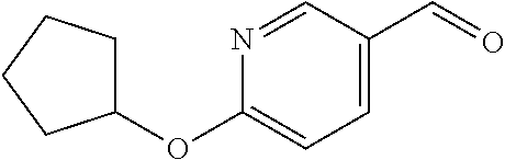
C1=C(C=O)C=NC(OC2CCCC2)=C1
